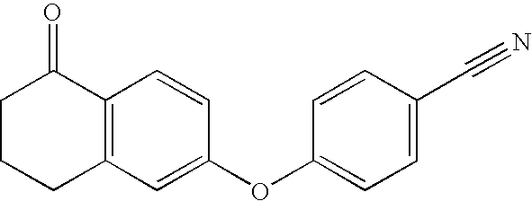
C12=C(C=C(OC3=CC=C(C#N)C=C3)C=C1)CCCC2=O
